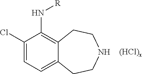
C1(Cl)=CC=C2C(=C1N[R])CCNCC2
